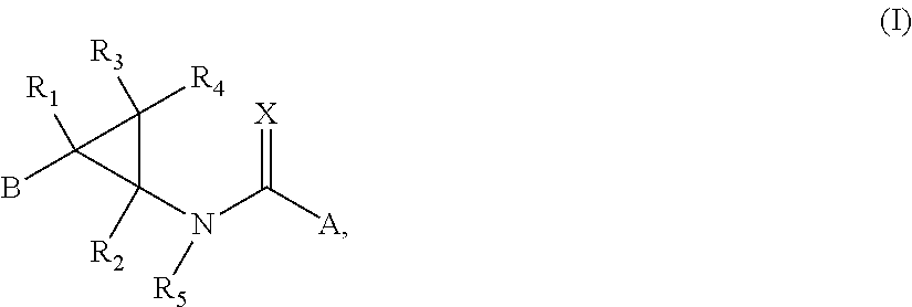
N(C([A])=[X])([R5])C1([R2])C([R4])([R3])C1(B)[R1]
